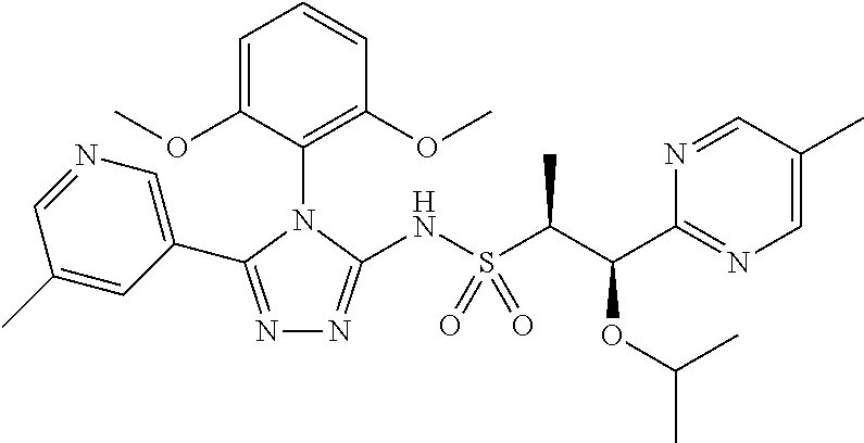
N1=C(C2=CN=CC(C)=C2)N(C2=C(OC)C=CC=C2OC)C(NS(C(C)C(OC(C)C)C2=NC=C(C)C=N2)(=O)=O)=N1
